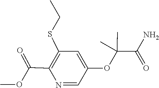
COC(C1=C(SCC)C=C(OC(C(=O)N)(C)C)C=N1)=O
